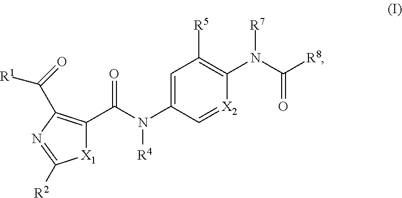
C1(N(C(C2=C(C([R1])=O)N=C([R2])[X1]2)=O)[R4])=CC([R5])=C(N(C([R8])=O)[R7])[X2]=C1
